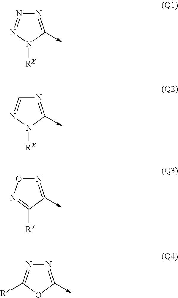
N1=C(->C)N([RX])N=N1.N1=C(->C)N([RX])N=C1.N1=C(->C)C([RY])=NO1.N1=C(->C)OC([RZ])=N1
